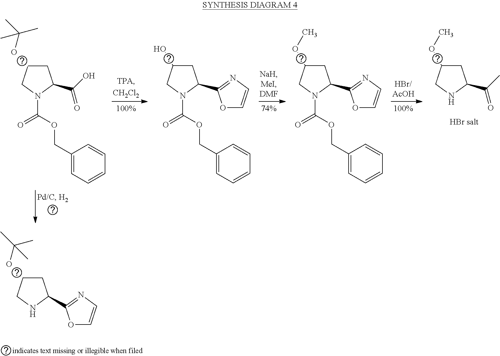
C1C(OC(C)(C)C)CNC1C1=NC=CO1.C1C(OC(C)(C)C)CN(C(=O)OCC2=CC=CC=C2)C1C(O)=O.C1C(O)CN(C(=O)OCC2=CC=CC=C2)C1C1=NC=CO1.C1C(OC)CN(C(=O)OCC2=CC=CC=C2)C1C1=NC=CO1.C1C(OC)CNC1C(C)=O
